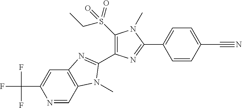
N1=CC2=C(C=C1C(F)(F)F)N=C(C1=C(S(CC)(=O)=O)N(C)C(C3=CC=C(C#N)C=C3)=N1)N2C
